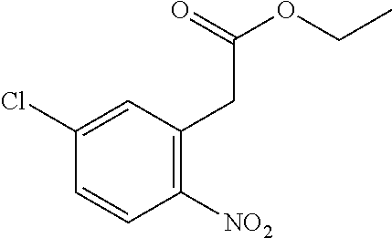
C1([NO2])=C(CC(OCC)=O)C=C(Cl)C=C1
